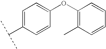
C1=C(C(C)C)C=CC(OC2=C(C)C=CC=C2)=C1
